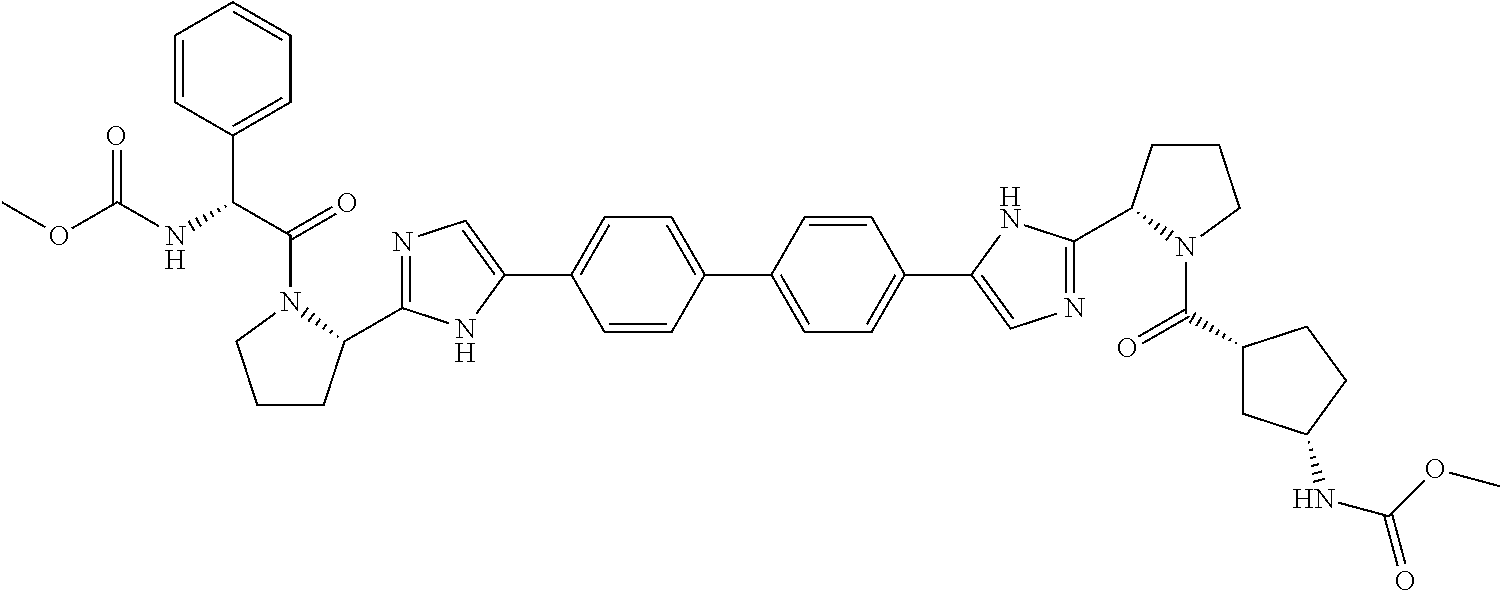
C1=CC(C2=CC=C(C3=CN=C(C4CCCN4C(=O)C4CC(NC(OC)=O)CC4)N3)C=C2)=CC=C1C1=CN=C(C2CCCN2C(C(NC(OC)=O)C2=CC=CC=C2)=O)N1
